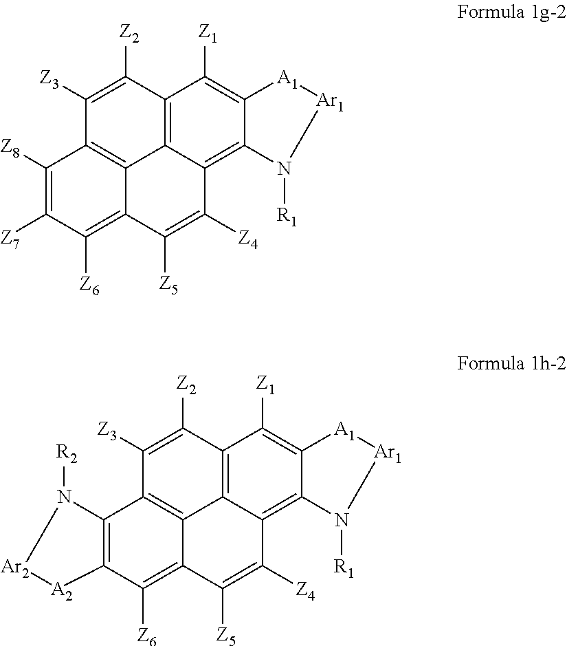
C1([Z3])=C([Z2])C2=C3C4=C1C([Z8])=C([Z7])C([Z6])=C4C([Z5])=C([Z4])C3=C1C(=C2[Z1])[A1][Ar1]N1[R1].C1([Z3])=C([Z2])C2=C3C4=C1C1=C(C([Z6])=C4C([Z5])=C([Z4])C3=C3C(=C2[Z1])[A1][Ar1]N3[R1])[A2][Ar2]N1[R2]
